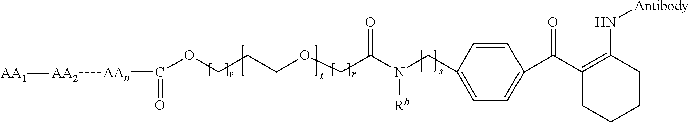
O(CCCOCC(N(CC1=CC=C(C(C2=C(N[Antibody])CCCC2)=O)C=C1)[Rb])=O)C(=O)[AAn][AA2][AA1]
